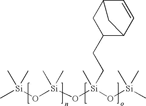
C[Si](O[Si](O[Si](O[Si](C)(C)C)(C)CCC1C2C=CC(C1)C2)(C)C)(C)C
